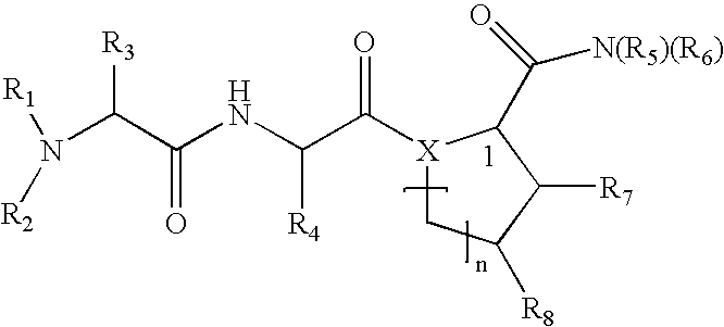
C1([R8])C([R7])C(C([N(R5)(R6)])=O)[X](C(C(NC(C(N([R2])[R1])[R3])=O)[R4])=O)C1
